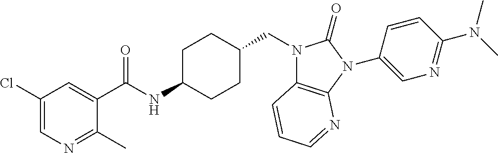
C1(Cl)=CN=C(C)C(C(NC2CCC(CN3C4=C(N(C5=CN=C(N(C)C)C=C5)C3=O)N=CC=C4)CC2)=O)=C1
